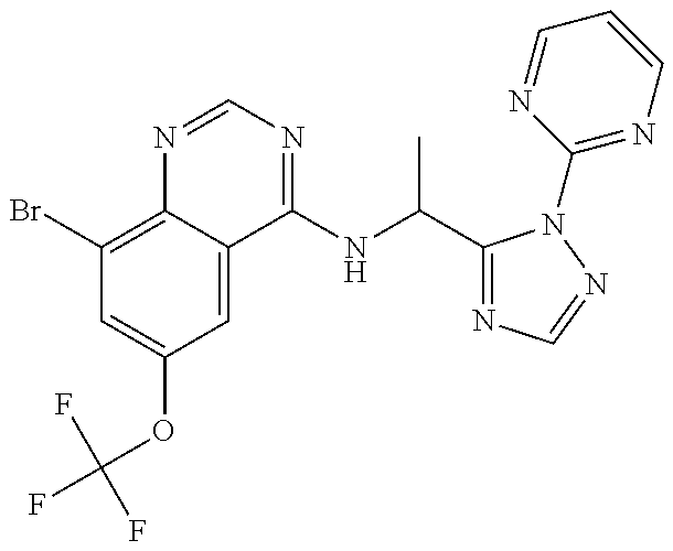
C1(Br)=C2C(=CC(OC(F)(F)F)=C1)C(NC(C)C1=NC=NN1C1=NC=CC=N1)=NC=N2
